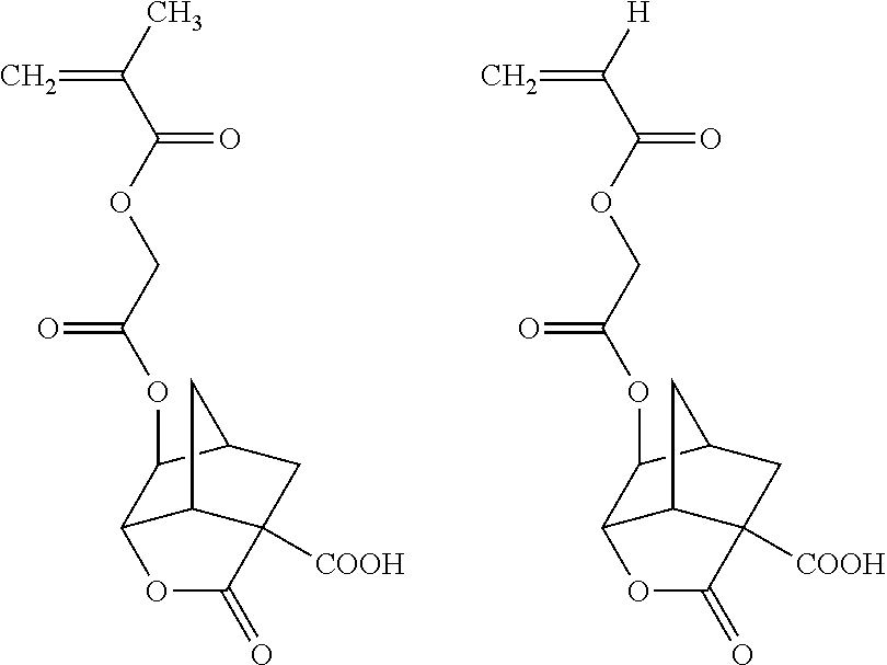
C(OC(C(C)=C)=O)C(OC1C2C3C([COOH])(CC1C3)C(=O)O2)=O.C(OC(C([H])=C)=O)C(OC1C2C3C([COOH])(CC1C3)C(=O)O2)=O
